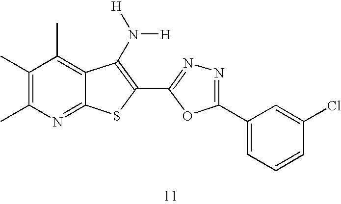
C1(C)=C(C)N=C2C(=C1C)C(N([H])[H])=C(C1=NN=C(C3=CC=CC(Cl)=C3)O1)S2
